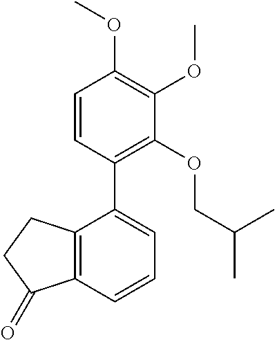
C1=CC(C2=CC=CC3=C2CCC3=O)=C(OCC(C)C)C(OC)=C1OC
